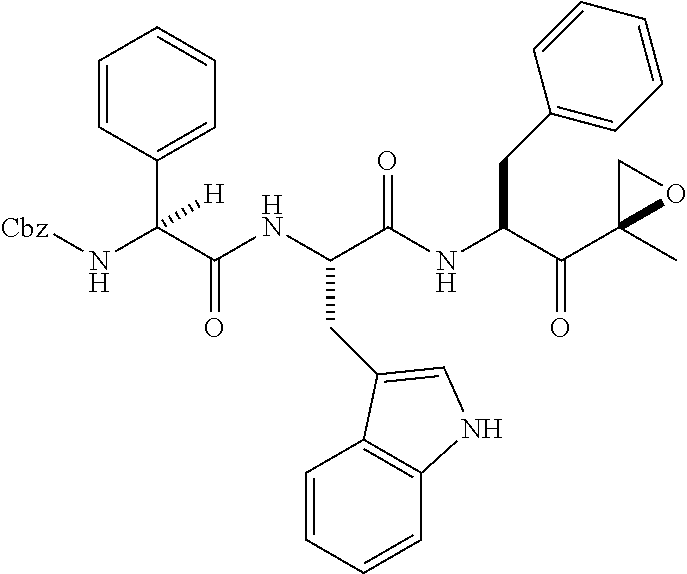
[Cbz]NC(C(NC(C(NC(C(C1(C)OC1)=O)CC1=CC=CC=C1)=O)CC1=CNC2=C1C=CC=C2)=O)(C1=CC=CC=C1)[H]
